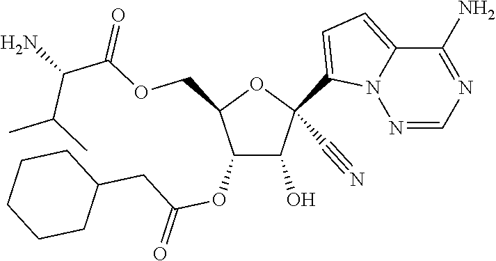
O(CC1C(OC(CC2CCCCC2)=O)C(O)C(C#N)(C2=CC=C3N2N=CN=C3N)O1)C(=O)C(N)C(C)C
